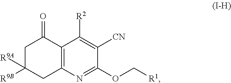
C1C([R9A])([R9B])CC2=C(C1=O)C([R2])=C([CN])C(OC[R1])=N2
